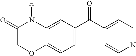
C1(=O)COC2=CC=C(C(C3=CC=NC=C3)=O)C=C2N1[H]
